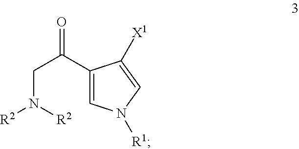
C(N([R2])[R2])C(C1=CN([R1])C=C1[X1])=O
